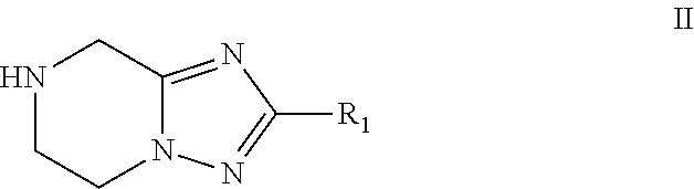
N1CCN2C(=NC([R1])=N2)C1
